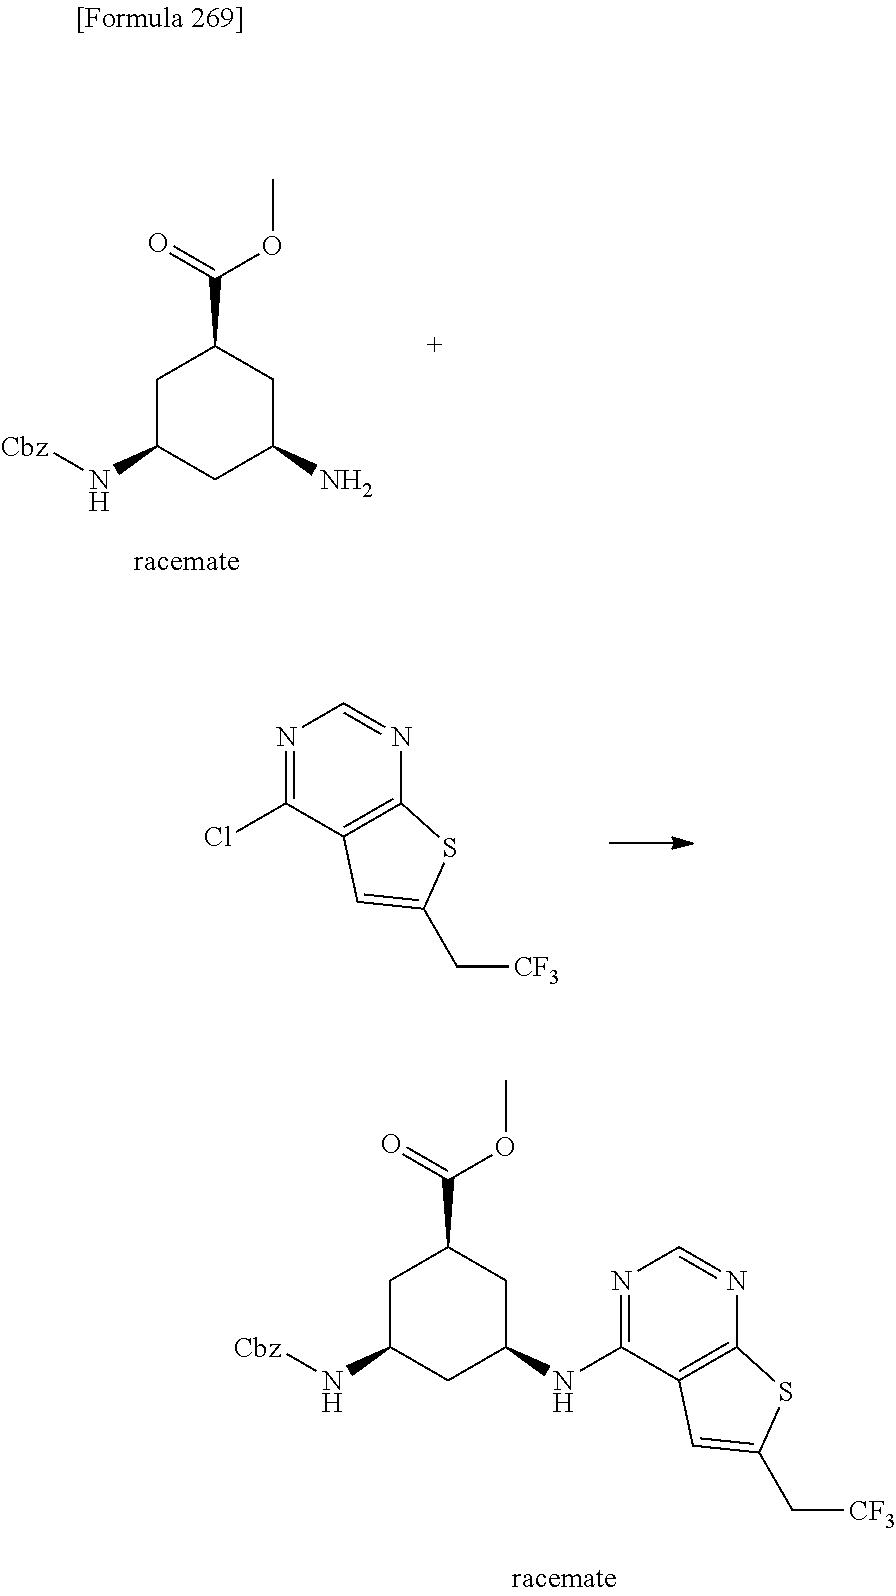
C1C(N[Cbz])CC(N)CC1C(=O)OC.N1=C(Cl)C2=C(N=C1)SC(C[CF3])=C2.C1C(N[Cbz])CC(NC2=NC=NC3=C2C=C(C[CF3])S3)CC1C(=O)OC
